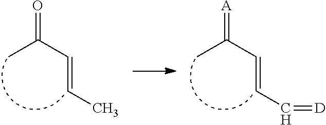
CC(C=CC)=O.CC(C=CC=[D])=[A]
